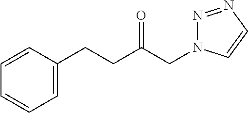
C1=C(CCC(CN2N=NC=C2)=O)C=CC=C1
